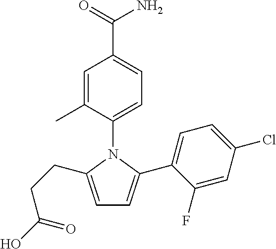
C1=C(C)C(N2C(CCC(=O)O)=CC=C2C2=CC=C(Cl)C=C2F)=CC=C1C(=O)N
